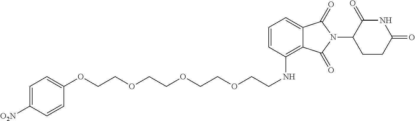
[O2N]C1=CC=C(OCCOCCOCCOCCNC2=C3C(=CC=C2)C(=O)N(C2CCC(=O)NC2=O)C3=O)C=C1
